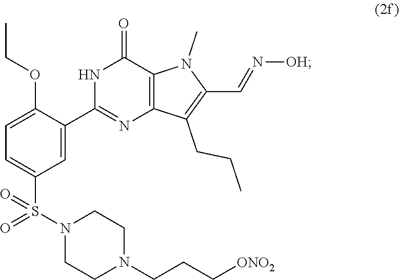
N1C(C2=CC(S(N3CCN(CCC[ONO2])CC3)(=O)=O)=CC=C2OCC)=NC2=C(C1=O)N(C)C(C=N[OH])=C2CCC
